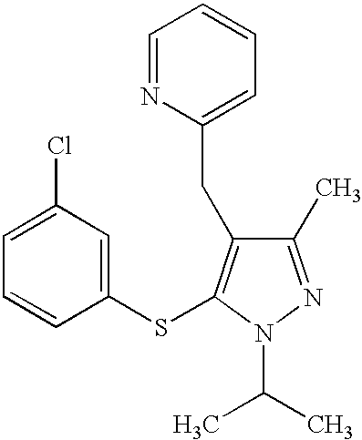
C1(Cl)=CC=CC(SC2=C(CC3=CC=CC=N3)C(C)=NN2C(C)C)=C1
